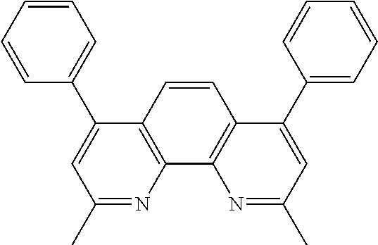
C1=CC=CC=C1C1=CC(C)=NC2=C1C=CC1=C2N=C(C)C=C1C1=CC=CC=C1
